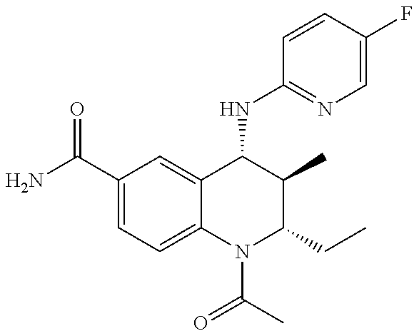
C1(C(=O)N)=CC=C2C(=C1)C(NC1=NC=C(F)C=C1)C(C)C(CC)N2C(C)=O
